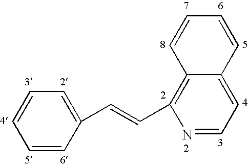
C1=CC(C=CC2=C3C(=CC=N2)C=CC=C3)=CC=C1
